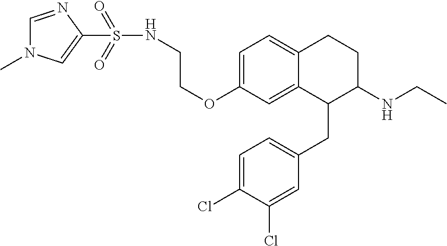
C1=C(OCCNS(=O)(=O)C2=CN(C)C=N2)C=C2C(=C1)CCC(NCC)C2CC1=CC=C(Cl)C(Cl)=C1
